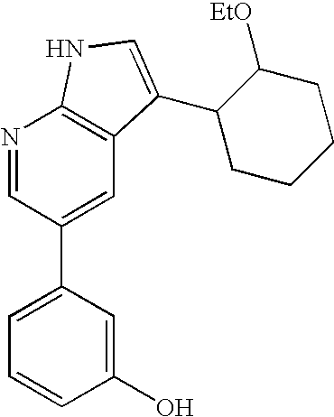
C1(O)=CC(C2=CC3=C(N=C2)NC=C3C2CCCCC2[EtO])=CC=C1
